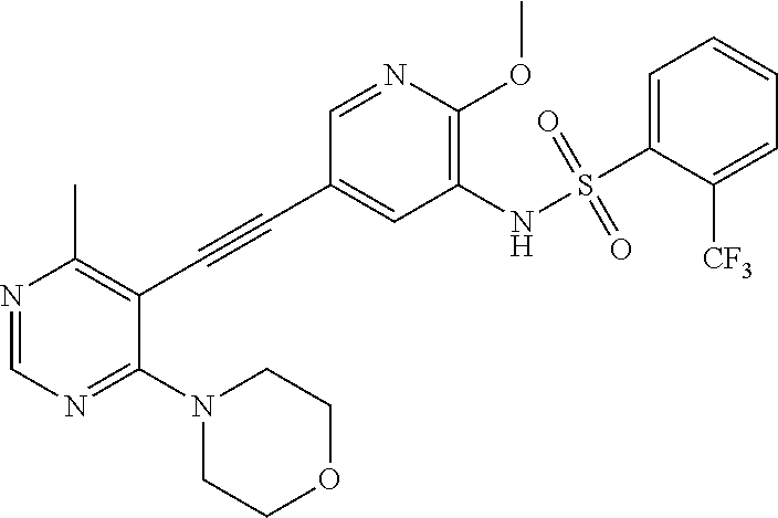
N1=CN=C(N2CCOCC2)C(C#CC2=CC(NS(C3=CC=CC=C3[CF3])(=O)=O)=C(OC)N=C2)=C1C
